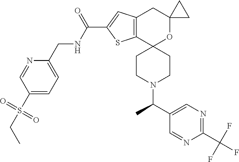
C1CN(C(C2=CN=C(C(F)(F)F)N=C2)C)CCC12C1=C(CC3(O2)CC3)C=C(C(NCC2=CC=C(S(=O)(=O)CC)C=N2)=O)S1
